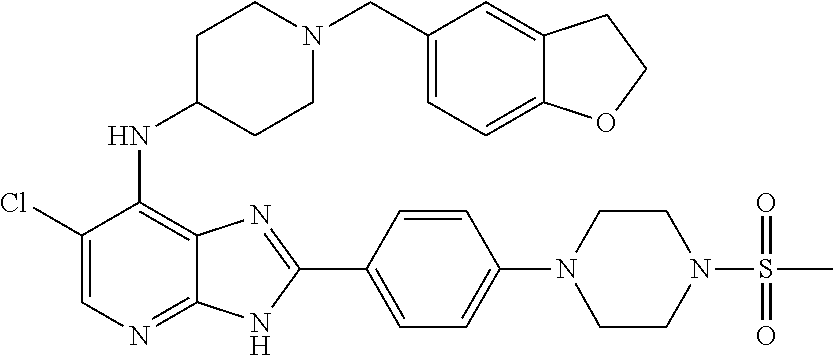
C1(Cl)=CN=C2C(=C1NC1CCN(CC3=CC=C4C(=C3)CCO4)CC1)N=C(C1=CC=C(N3CCN(S(=O)(=O)C)CC3)C=C1)N2
